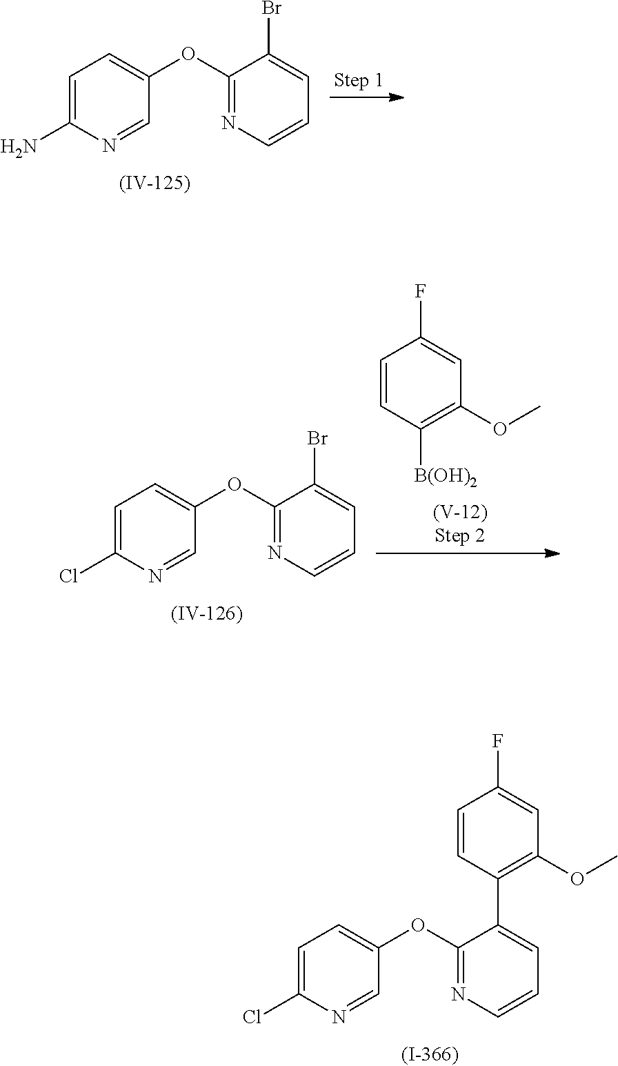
C1(OC2=CC=C(N)N=C2)=NC=CC=C1Br.C1=CC([B(OH)2])=C(OC)C=C1F.C1(OC2=CC=C(Cl)N=C2)=NC=CC=C1Br.C1(OC2=CC=C(Cl)N=C2)=NC=CC=C1C1=C(OC)C=C(F)C=C1
